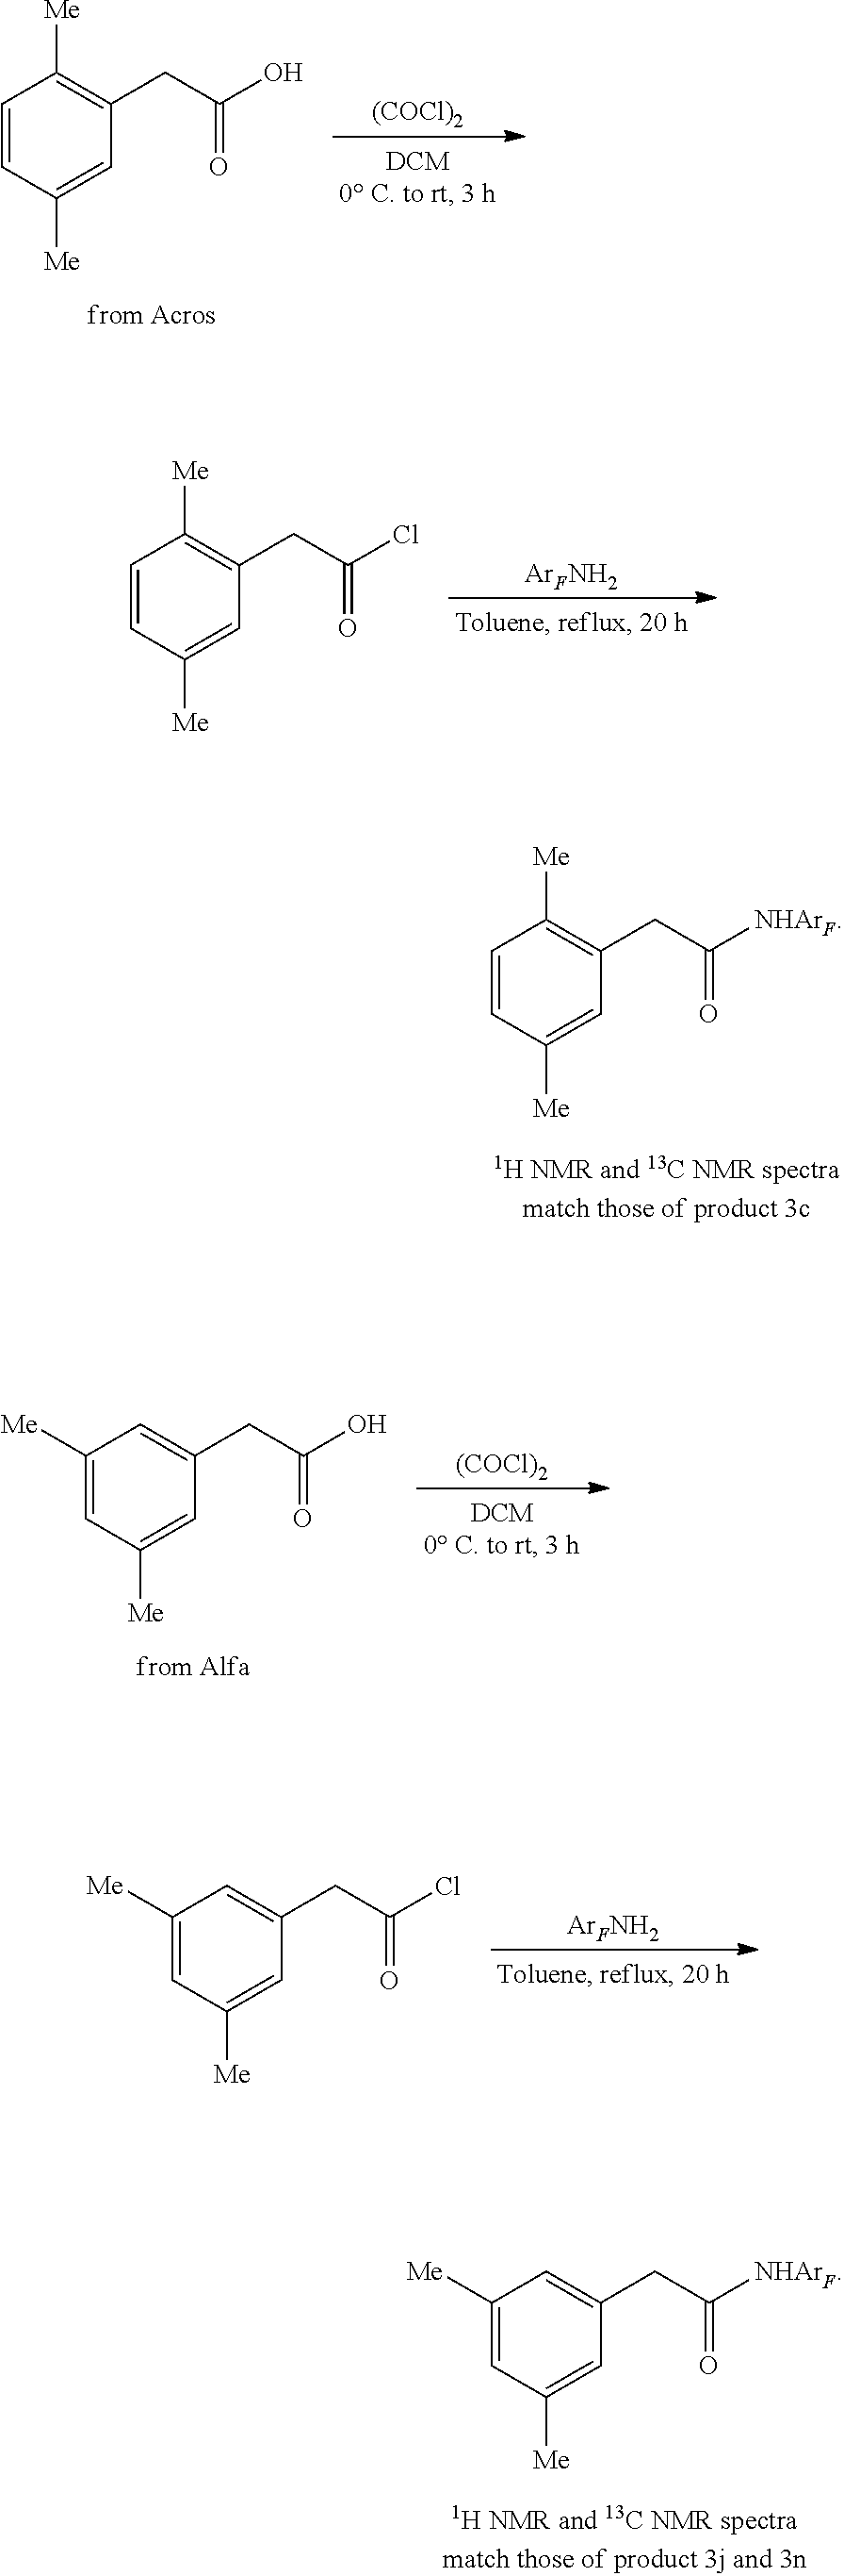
C1=CC([Me])=CC(CC(=O)[NHArF])=C1[Me].C1([Me])=CC([Me])=CC(CC(=O)[NHArF])=C1.[(COCl)2].C1=CC([Me])=CC(CC(=O)O)=C1[Me].[ArFNH2].C1=CC([Me])=CC(CC(=O)Cl)=C1[Me].[(COCl)2].C1([Me])=CC([Me])=CC(CC(=O)O)=C1.[ArFNH2].C1([Me])=CC([Me])=CC(CC(=O)Cl)=C1
